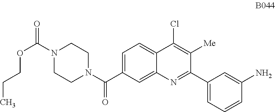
C1=C(C(N2CCN(C(=O)OCCC)CC2)=O)C=C2C(=C1)C(Cl)=C([Me])C(C1=CC=CC(N)=C1)=N2
